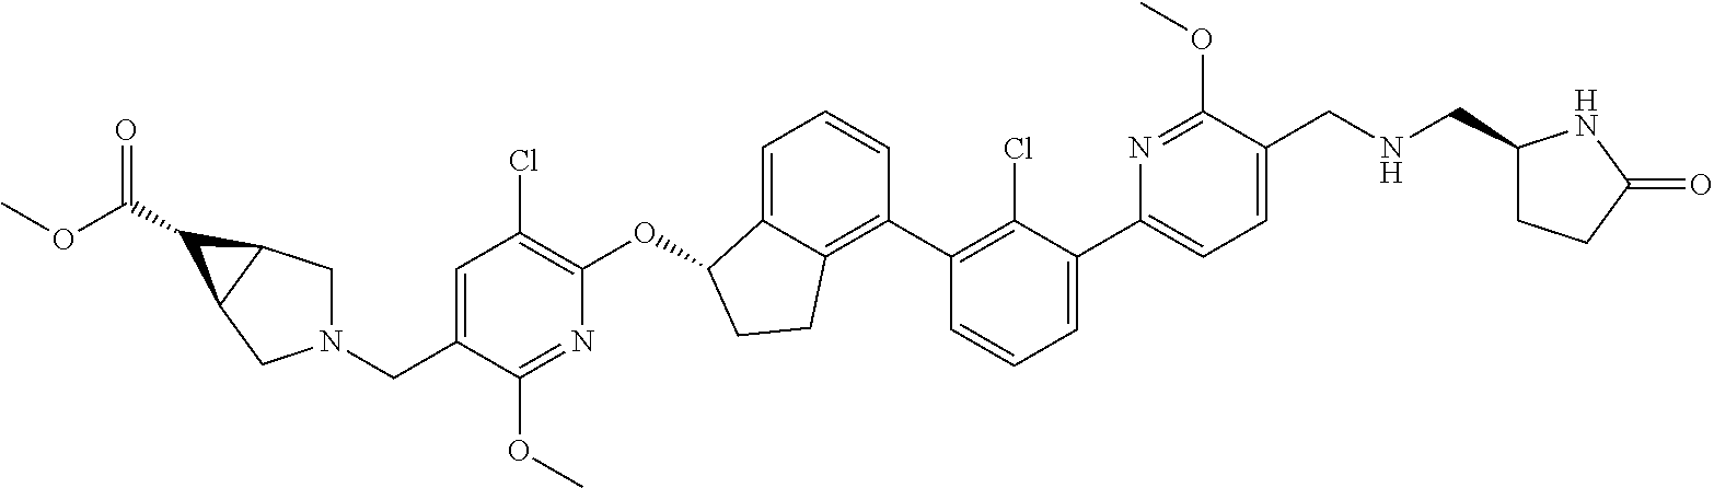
C(C1=CC(Cl)=C(OC2C3=CC=CC(C4=C(Cl)C(C5=CC=C(CNCC6CCC(=O)N6)C(OC)=N5)=CC=C4)=C3CC2)N=C1OC)N1CC2C(C1)C2C(OC)=O
